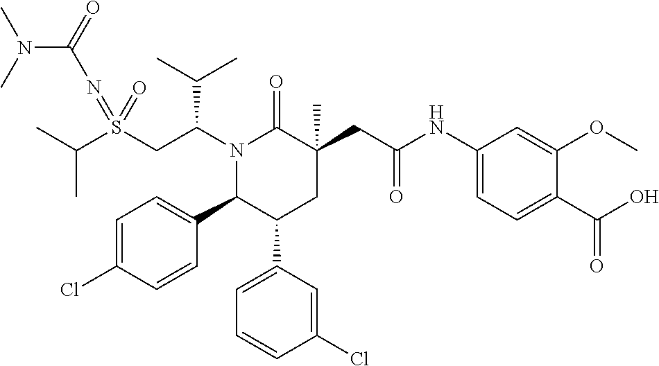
C(C)(C)S(CC(N1C(=O)C(CC(NC2=CC=C(C(O)=O)C(OC)=C2)=O)(C)CC(C2=CC=CC(Cl)=C2)C1C1=CC=C(Cl)C=C1)C(C)C)(=NC(N(C)C)=O)=O
